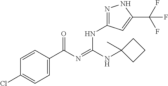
C1=CC(C(N=C(NC2(C)CCC2)NC2=NNC(C(F)(F)F)=C2)=O)=CC=C1Cl
